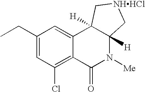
C1(CC)=CC(Cl)=C2C(=C1)C1([H])C([H])(N([Me])C2=O)C[NHHCl]C1
